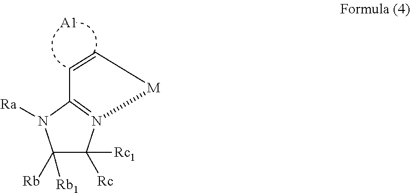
[A1].C1([Rb])([Rb1])C([Rc])([Rc1])N2=C(N1[Ra])C=C[M]2
